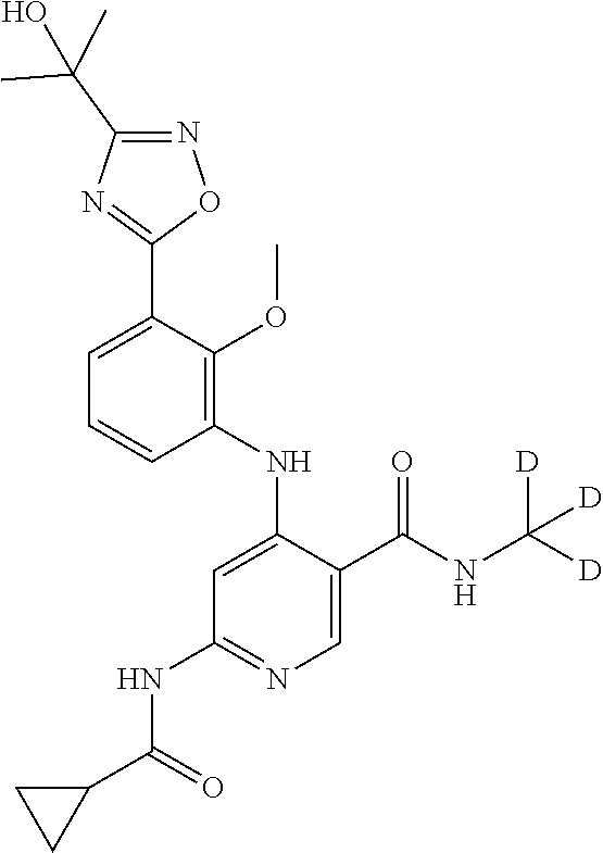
C1=C(C2=NC(C(C)(C)O)=NO2)C(OC)=C(NC2=CC(NC(C3CC3)=O)=NC=C2C(NC([D])([D])[D])=O)C=C1
